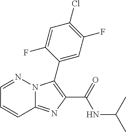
C12=NC(C(=O)NC(C)C)=C(C3=CC(F)=C(Cl)C=C3F)N1N=CC=C2
